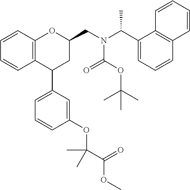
C12=C(C=CC=C1)OC(CN(C(C1=CC=CC3=C1C=CC=C3)C)C(OC(C)(C)C)=O)CC2C1=CC=CC(OC(C)(C(=O)OC)C)=C1
